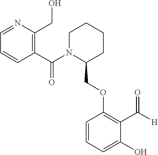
C1(COC2=C(C(=O)[H])C(O)=CC=C2)CCCCN1C(C1=C(CO)N=CC=C1)=O
